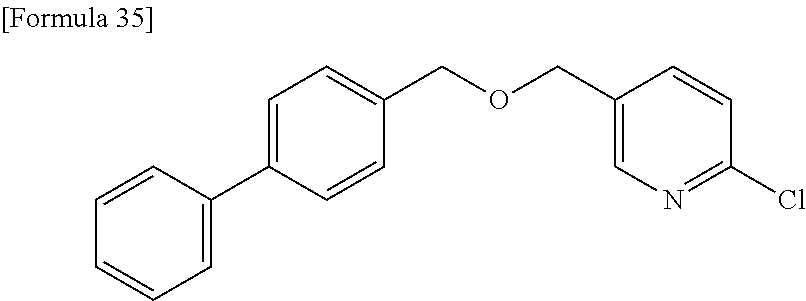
C1=C(C2=CC=CC=C2)C=CC(COCC2=CN=C(Cl)C=C2)=C1
